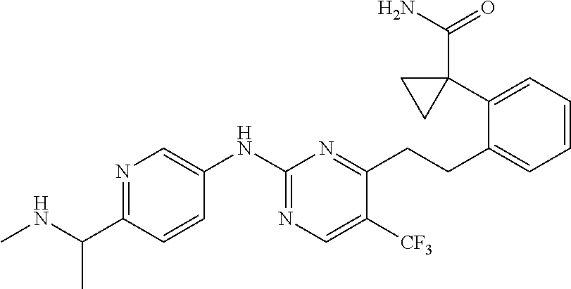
N1=C(C(NC)C)C=CC(NC2=NC=C([CF3])C(CCC3=CC=CC=C3C3(C(N)=O)CC3)=N2)=C1
